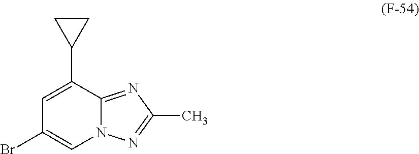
C1=C(C2CC2)C2=NC(C)=NN2C=C1Br
